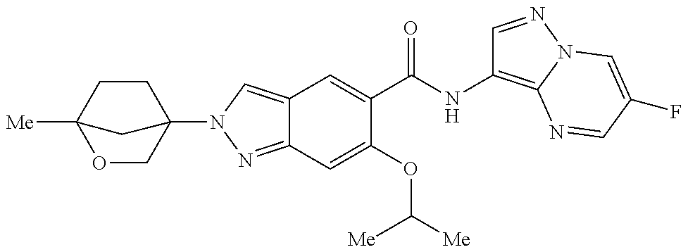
C12=CN(C34COC([Me])(CC3)C4)N=C1C=C(OC([Me])[Me])C(C(NC1=C3N(N=C1)C=C(F)C=N3)=O)=C2
